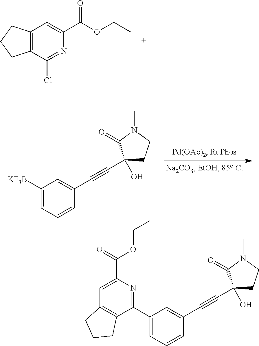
C12=C(C(Cl)=NC(C(OCC)=O)=C1)CCC2.C1([KF3B])=CC=CC(C#CC2(O)CCN(C)C2=O)=C1.C1=C(C2=NC(C(=O)OCC)=CC3=C2CCC3)C=C(C#CC2(O)CCN(C)C2=O)C=C1
